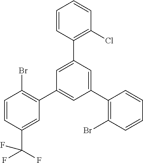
C1=CC(C(F)(F)F)=CC(C2=CC(C3=C(Br)C=CC=C3)=CC(C3=C(Cl)C=CC=C3)=C2)=C1Br
